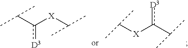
C(c([X]C(C)C)[D3])(C)C.C([X]c(C(C)C)[D3])(C)C
